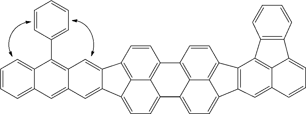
C1=C2C(=CC3=CC4=CC=CC=C4C(C4=CC=CC=C4)=C13)C1=CC=C3C4=C(C=CC2=C41)C1=C2C3=CC=C3C2=C(C=C1)C1=C3C=C2C3=C1C1=C(C3=CC=C2)C=CC=C1
